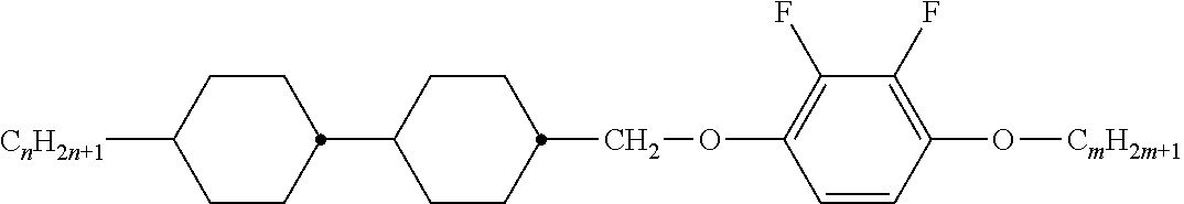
C1=CC(O[CmH2m+1])=C(F)C(F)=C1OCC1CCC(C2CCC([CnH2n+1])CC2)CC1
